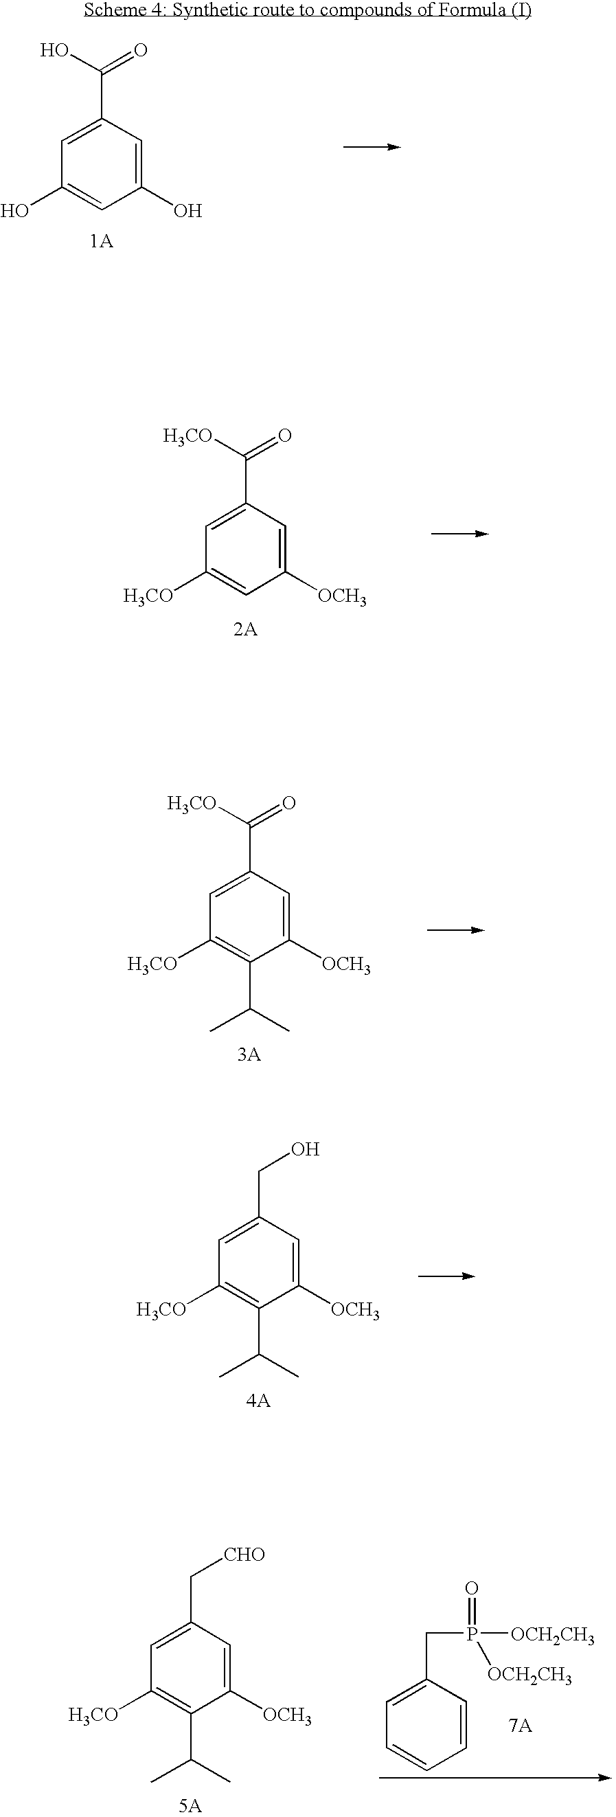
C1=C(C(O)=O)C=C(O)C=C1O.C1=C(C([H3CO])=O)C=C([OCH3])C=C1[H3CO].C1=C(C([H3CO])=O)C=C([OCH3])C(C(C)C)=C1[H3CO].C1=C(CO)C=C([OCH3])C(C(C)C)=C1[H3CO].C1=C(C[CHO])C=C([OCH3])C(C(C)C)=C1[H3CO].C1=C(CP([OCH2CH3])([OCH2CH3])=O)C=CC=C1
